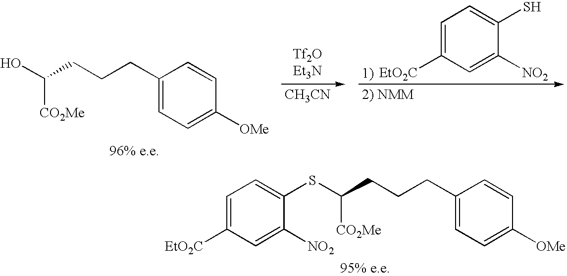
C1=C([EtO2C])C=C([NO2])C(S)=C1.[CH3CN].C1(CCCC([CO2Me])O)=CC=C([OMe])C=C1.C1(CCCC([CO2Me])SC2=CC=C([EtO2C])C=C2[NO2])=CC=C([OMe])C=C1
